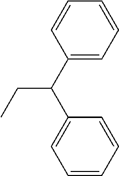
C1(C(C2=CC=CC=C2)CC)=CC=CC=C1
